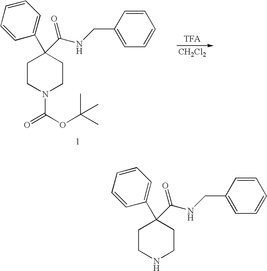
[CH2Cl2].C1CN(C(OC(C)(C)C)=O)CCC1(C(NCC1=CC=CC=C1)=O)C1=CC=CC=C1.C1CNCCC1(C(NCC1=CC=CC=C1)=O)C1=CC=CC=C1
